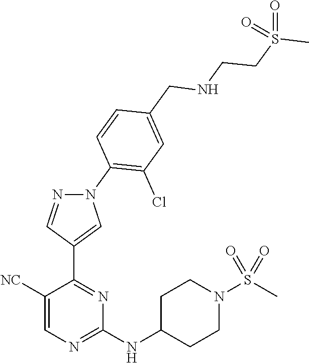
C1(NC2CCN(S(C)(=O)=O)CC2)=NC=C([NC])C(C2=CN(C3=C(Cl)C=C(CNCCS(C)(=O)=O)C=C3)N=C2)=N1
